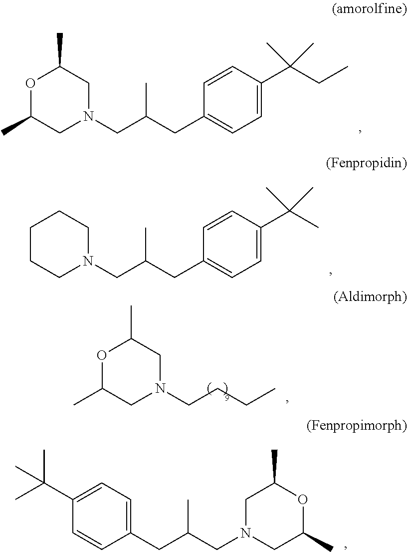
O1C(C)CN(CCCC)CC1C.O1C(C)CN(CC(C)CC2=CC=C(C(CC)(C)C)C=C2)CC1C.C1CCN(CC(C)CC2=CC=C(C(C)(C)C)C=C2)CC1.O1C(C)CN(CC(C)CC2=CC=C(C(C)(C)C)C=C2)CC1C
